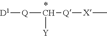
[D1][Q]C([Y])[Q][X]C
